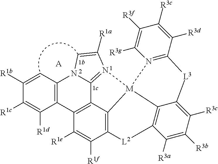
C12=C(C=C([R1b])C([R1c])=C1[R1d])N1C3=N(C([R1a])=C1)[M]14C5=C(C([R1f])=C([R1e])C2=C35)[L2]C2=C1C(=C([R3c])C([R3b])=C2[R3a])[L3]C1=N4C([R3g])=C([R3f])C([R3c])=C1[R3d].[A]
